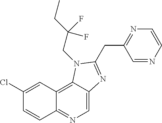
C1(Cl)=CC2=C3C(=CN=C2C=C1)N=C(CC1=NC=CN=C1)N3CC(CC)(F)F
